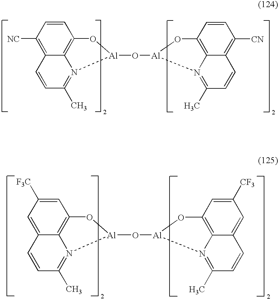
C12=C([NC])C=CC3=C1N(=C(C)C=C2)[Al](O[Al]1OC2=C4C(=C([CN])C=C2)C=CC(C)=N41)O3.C12=CC([F3C])=CC3=C1N(=C(C)C=C2)[Al](O[Al]1OC2=C4C(=CC([CF3])=C2)C=CC(C)=N41)O3
